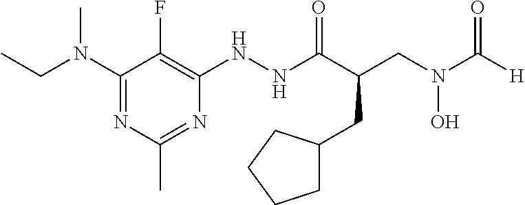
C1(N(CC)C)=NC(C)=NC(NNC(C(CN(C([H])=O)O)CC2CCCC2)=O)=C1F
